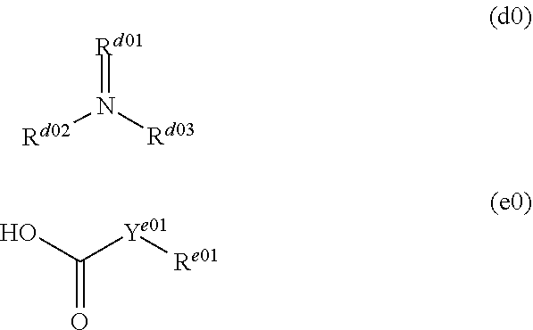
[Rd01]=N([Rd02])[Rd03].OC([Ye01][Re01])=O
